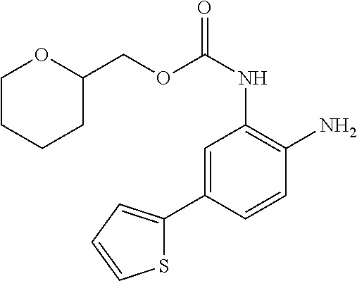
C1=C(C2=CC=CS2)C=CC(N)=C1NC(=O)OCC1OCCCC1
